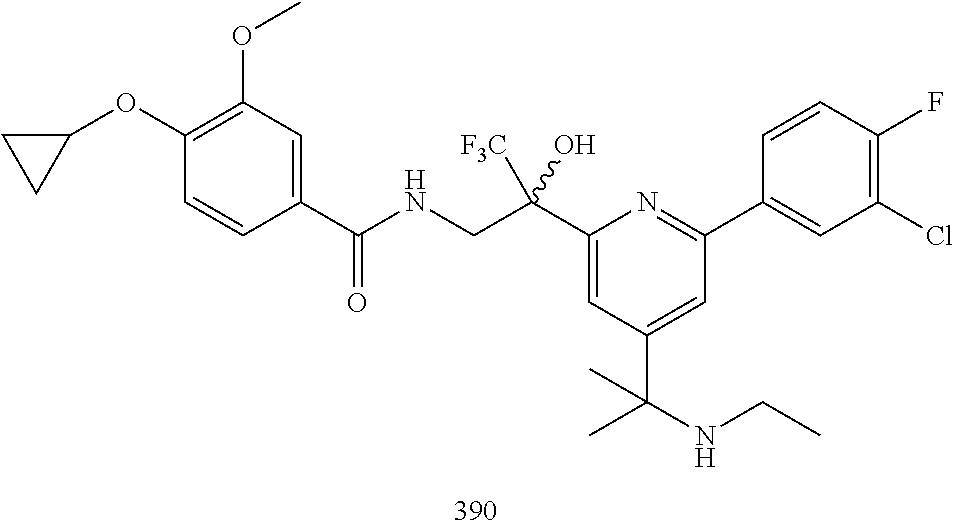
C1(C(CNC(=O)C2=CC(OC)=C(OC3CC3)C=C2)([F3C])O)=CC(C(NCC)(C)C)=CC(C2=CC(Cl)=C(F)C=C2)=N1
